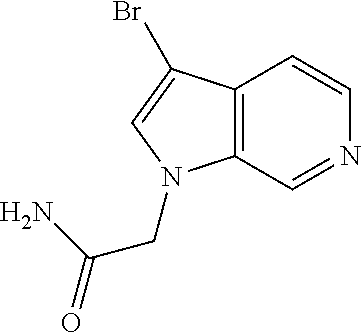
C12=C(C=NC=C1)N(CC(N)=O)C=C2Br
